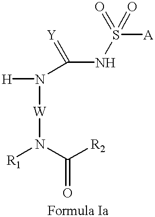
[R1]N(C([R2])=O)[W]N(C(NS(=O)([A])=O)=[Y])[H]
